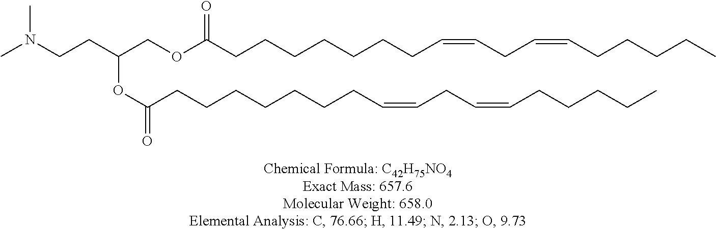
CN(CCC(COC(CCCCCCCC=CCC=CCCCCC)=O)OC(CCCCCCCC=CCC=CCCCCC)=O)C
